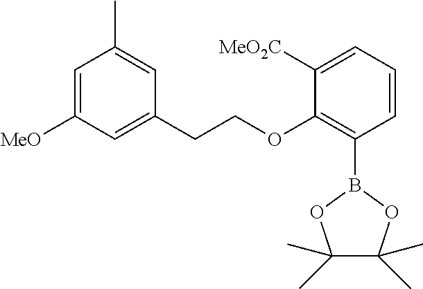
C1([MeO])=CC(C)=CC(CCOC2=C(B3OC(C)(C)C(C)(C)O3)C=CC=C2[MeO2C])=C1
